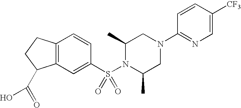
C12=C(C=C(S(N3C(C)CN(C4=NC=C([CF3])C=C4)CC3C)(=O)=O)C=C1)C(C(=O)O)CC2
